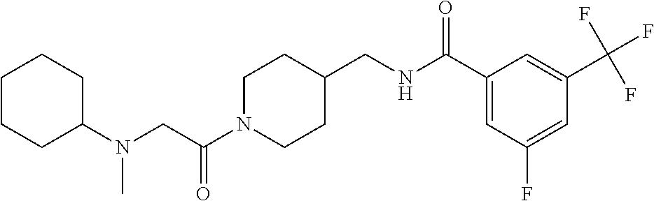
C1CCC(N(CC(N2CCC(CNC(C3=CC(F)=CC(C(F)(F)F)=C3)=O)CC2)=O)C)CC1
